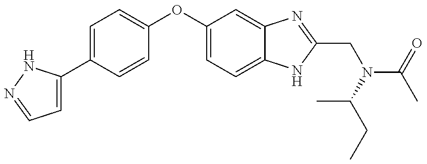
C1=C(C2=CC=C(OC3=CC=C4C(=C3)N=C(CN(C(=O)C)C(CC)C)N4)C=C2)NN=C1
